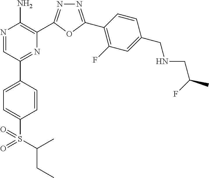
N1=C(C2=C(F)C=C(CNCC(C)F)C=C2)OC(C2=C(N)N=CC(C3=CC=C(S(=O)(=O)C(CC)C)C=C3)=N2)=N1
